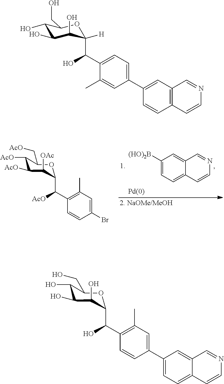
C1([(HO)2B])=CC=C2C(=C1)C=NC=C2.C1([AcO])C([AcO])C([OAc])C(C([AcO])C2=C(C)C=C(Br)C=C2)OC1C[AcO].C1(O)C(O)C(O)C([H])(C(O)C2=CC=C(C3=CC4=C(C=C3)C=CN=C4)C=C2C)OC1CO.C1(O)C(O)C(O)C(C(O)C2=C(C)C=C(C3=CC=C4C(=C3)C=NC=C4)C=C2)OC1CO
